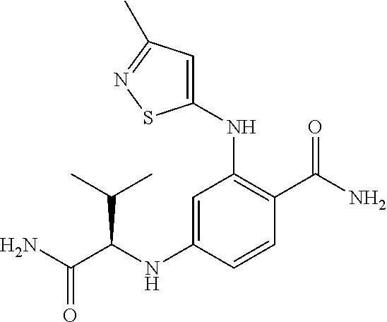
C1(NC(C(N)=O)C(C)C)=CC(NC2=CC(C)=NS2)=C(C(N)=O)C=C1
